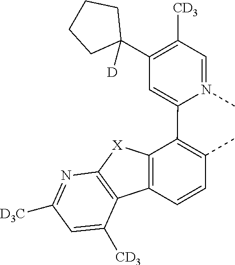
C1=N(C)C(C2=C(C)C=CC3=C2[X]C2=C3C([CD3])=CC([D3C])=N2)=CC(C2([D])CCCC2)=C1[CD3]
